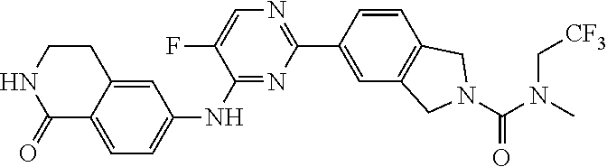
C1CNC(=O)C2=CC=C(NC3=NC(C4=CC5=C(C=C4)CN(C(=O)N(C)C[CF3])C5)=NC=C3F)C=C12
